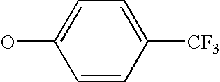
C1=CC([CF3])=CC=C1O
